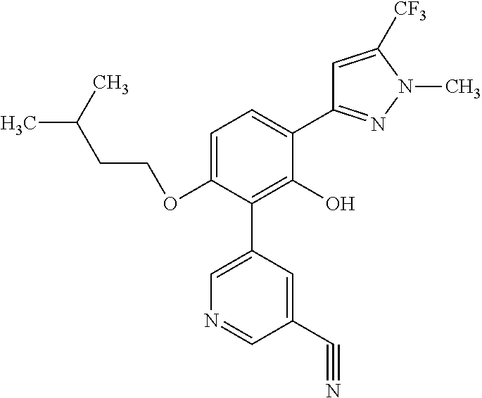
C1(OCCC(C)C)=CC=C(C2=NN(C)C([CF3])=C2)C(O)=C1C1=CN=CC(C#N)=C1
